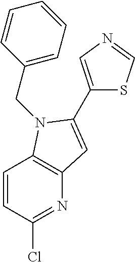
C1=CC(Cl)=NC2=C1N(CC1=CC=CC=C1)C(C1=CN=CS1)=C2
